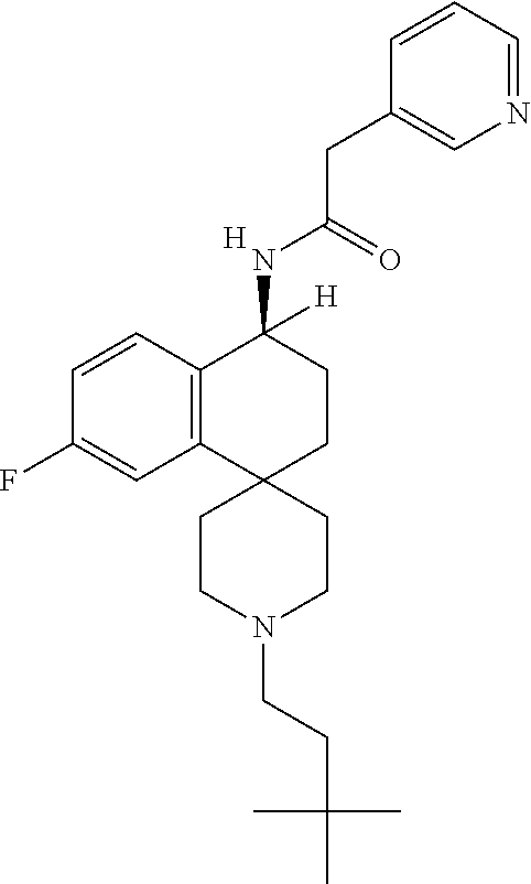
C12=C(C=CC(F)=C1)C(NC(CC1=CN=CC=C1)=O)([H])CCC21CCN(CCC(C)(C)C)CC1.[H]
